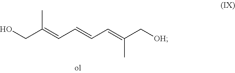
OCC(=CC=CC=C(C[OH])C)C
